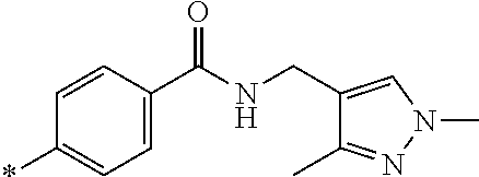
*C1=CC=C(C(NCC2=CN(C)N=C2C)=O)C=C1
